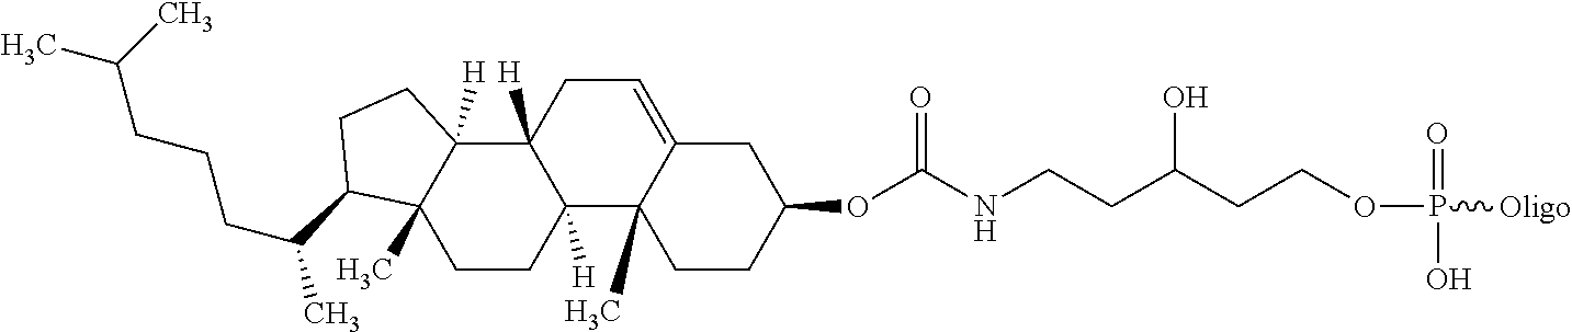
C1CC2([H])C([H])(C3([H])C1(C)C(C(CCCC(C)C)C)CC3)CC=C1C2(C)CCC(OC(NCCC(CCOP(=O)(O)[Oligo])O)=O)C1
